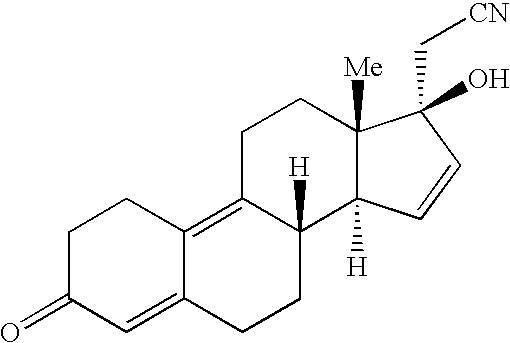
C1C(=O)C=C2C(=C3C([H])(CC2)C2([H])C([Me])(CC3)C(O)(C[CN])C=C2)C1
